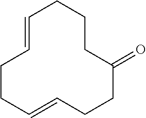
C1=CCCC=CCCC(=O)CCC1
